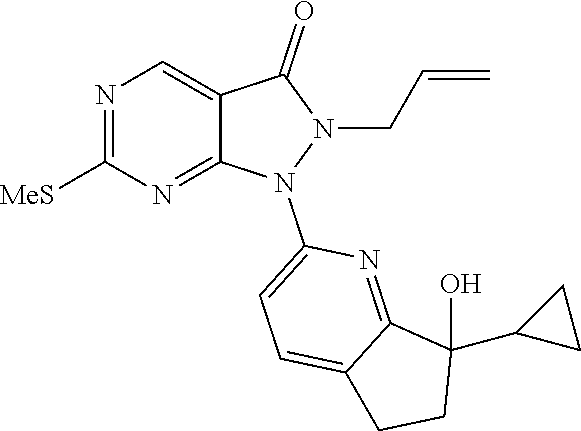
N1(C2=CC=C3CCC(O)(C4CC4)C3=N2)N(CC=C)C(=O)C2=CN=C([MeS])N=C12
